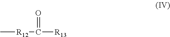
C[R12]C([R13])=O
